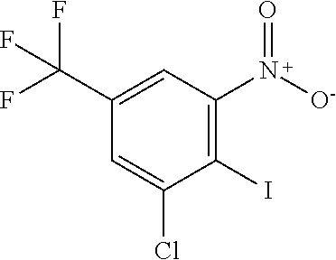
C1(I)=C(N([O-])=O)C=C(C(F)(F)F)C=C1Cl
